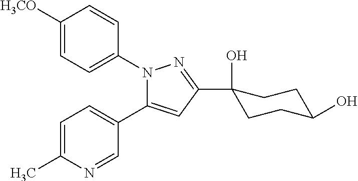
C1([H3CO])=CC=C(N2C(C3=CC=C(C)N=C3)=CC(C3(O)CCC(O)CC3)=N2)C=C1
